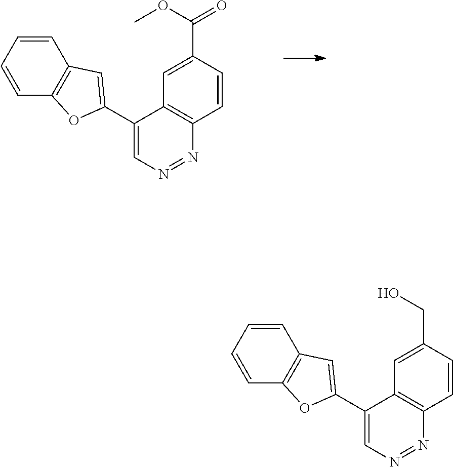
C1=CC=CC2=C1C=C(C1=CN=NC3=C1C=C(C(OC)=O)C=C3)O2.C1=CC=CC2=C1C=C(C1=CN=NC3=C1C=C(CO)C=C3)O2
